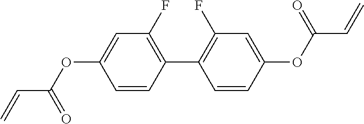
C1=CC(C2=C(F)C=C(OC(C=C)=O)C=C2)=C(F)C=C1OC(C=C)=O
